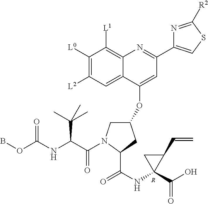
C1(OC2=CC(C3=CSC([R2])=N3)=NC3=C([L1])C([L0])=C([L2])C=C23)CN(C(C(NC(OB)=O)C(C)(C)C)=O)C(C(NC2(C(O)=O)C(C=C)C2)=O)C1.[R]
